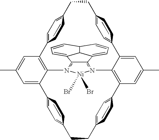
CC1=CC2=C3N4=C5C(=N([Ni]4(Br)Br)C4=C(C=C(C)C=C4C4=CC=C(CCC6=CC=C2C=C6)C=C4)C2=CC=C(CCC4=CC=C(C=C4)C3=C1)C=C2)C1=CC=CC2C1C5=CC=C2
